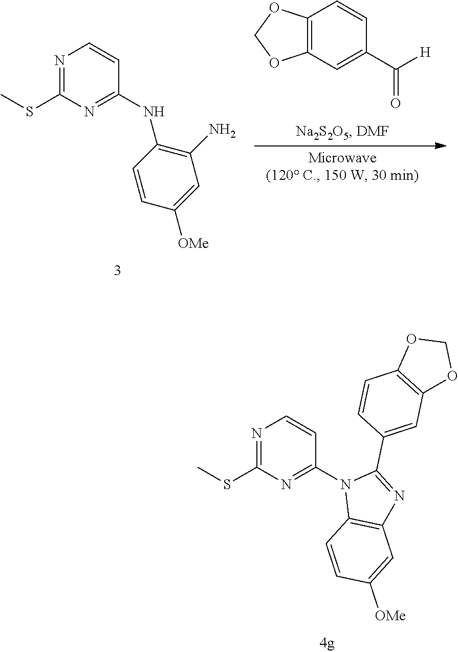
N1=C(SC)N=C(NC2=C(N)C=C([OMe])C=C2)C=C1.C12=C(C=CC(C([H])=O)=C1)OCO2.N1=C(SC)N=C(N2C3=C(N=C2C2=CC4=C(C=C2)OCO4)C=C([OMe])C=C3)C=C1
